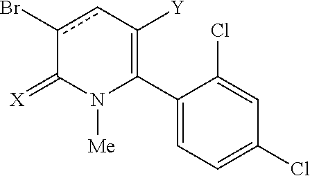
C1(C2=C([Y])cc(Br)C(=[X])N2[Me])=CC=C(Cl)C=C1Cl
